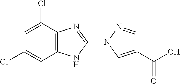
C12=C(N=C(N3C=C(C(O)=O)C=N3)N1)C(Cl)=CC(Cl)=C2
